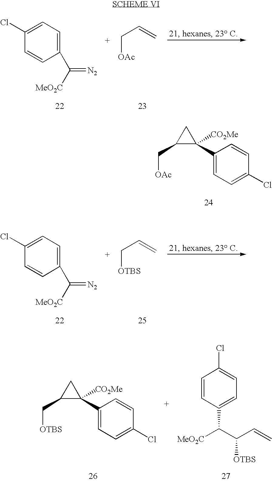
C1(C([MeO2C])=[N2])=CC=C(Cl)C=C1.[OAc]CC=C.C1=C(C2([CO2Me])CC2C[OAc])C=CC(Cl)=C1.C1(C([MeO2C])=[N2])=CC=C(Cl)C=C1.[OTBS]CC=C.C1=C(C2([CO2Me])CC2C[OTBS])C=CC(Cl)=C1.C1=CC(C(C(C=C)[OTBS])[MeO2C])=CC=C1Cl
